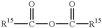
[R15]C(OC([R15])=O)=O
